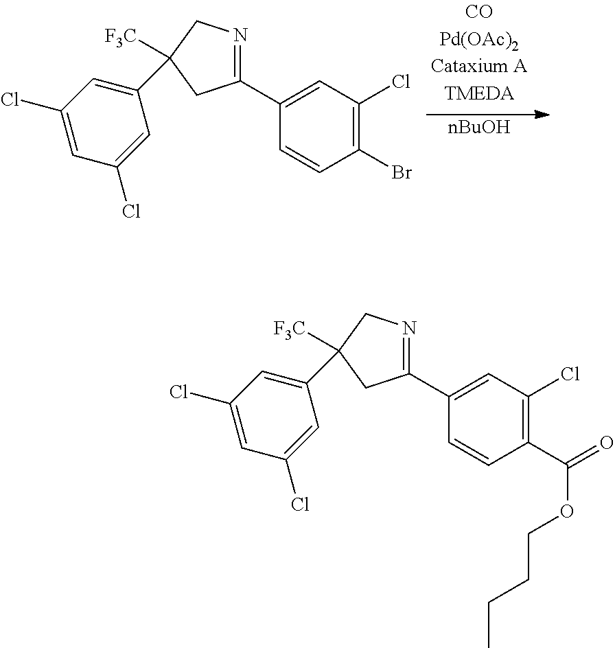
[nBuOH].C1(C2=NCC(C3=CC(Cl)=CC(Cl)=C3)([F3C])C2)=CC(Cl)=C(Br)C=C1.C1(C2=NCC(C3=CC(Cl)=CC(Cl)=C3)([F3C])C2)=CC(Cl)=C(C(=O)OCCCC)C=C1
